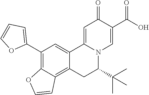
C12=CC(C3=CC=CO3)=C3C(=C1CC(C(C)(C)C)N1C2=CC(=O)C(C(O)=O)=C1)C=CO3
